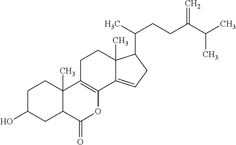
C1C(O)CC2C(C)(C1)C1=C(OC2=O)C2=CCC(C(CCC(C(C)C)=C)C)C2(C)CC1
